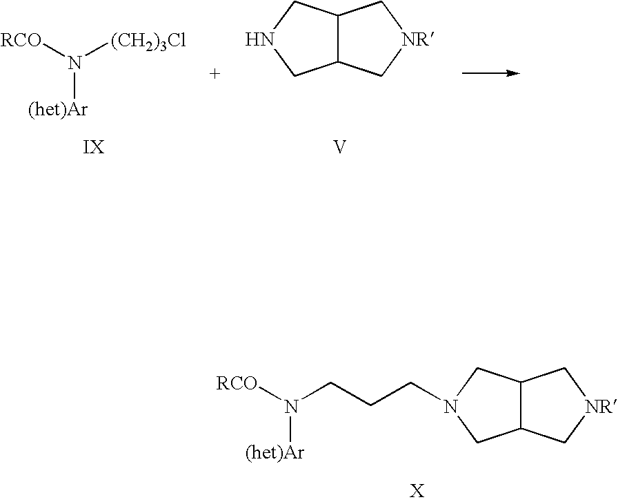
C12C(C[NR]C1)CN(CCCN([RCO])[(het)Ar])C2.[X].[RCO]N([(CH2)3Cl])[(het)Ar].C12C(C[NR]C1)CNC2.[V]
